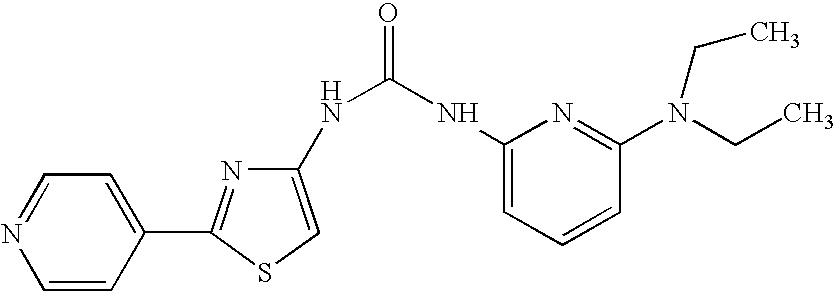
C1(NC(=O)NC2=CC=CC(N(CC)CC)=N2)=CSC(C2=CC=NC=C2)=N1
